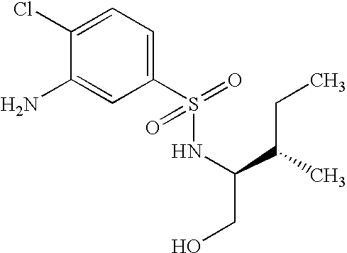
C1(Cl)=CC=C(S(=O)(NC(CO)C(C)CC)=O)C=C1N
